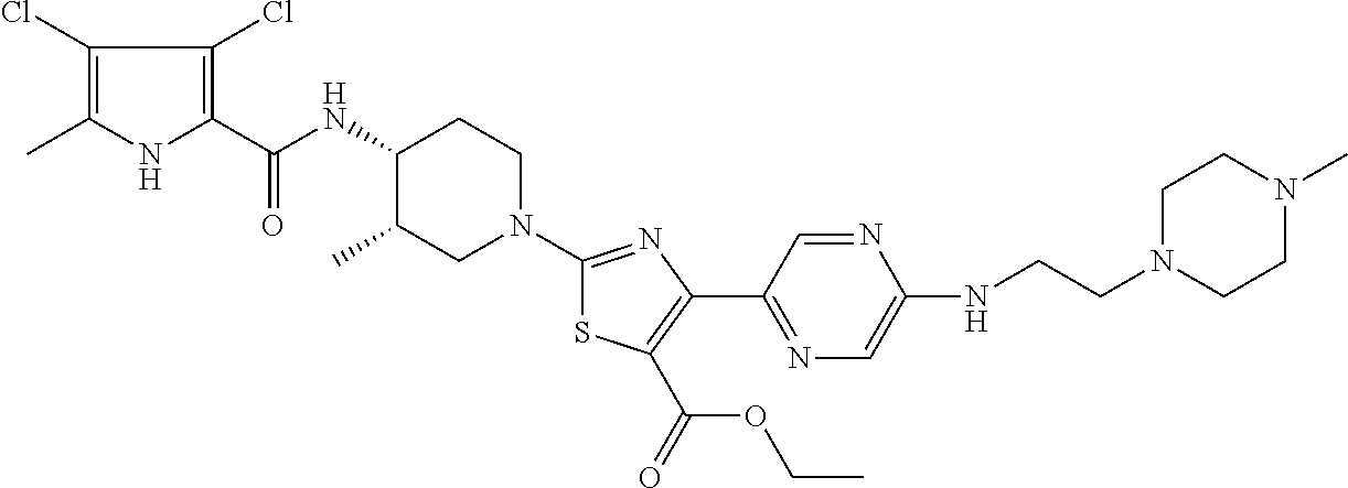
C1(Cl)=C(C)NC(C(NC2C(C)CN(C3=NC(C4=NC=C(NCCN5CCN(C)CC5)N=C4)=C(C(=O)OCC)S3)CC2)=O)=C1Cl
